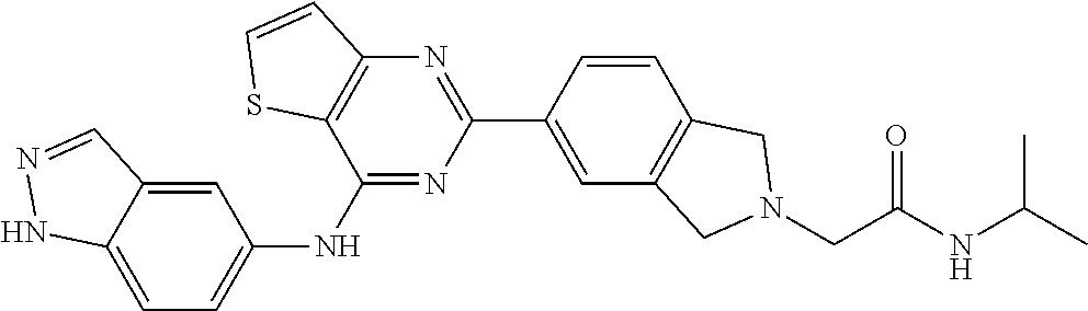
C1=CC(C2=NC3=C(C(NC4=CC=C5C(=C4)C=NN5)=N2)SC=C3)=CC2=C1CN(CC(NC(C)C)=O)C2
